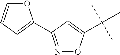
N1=C(C2=CC=CO2)C=C(C(C)(C)C)O1
